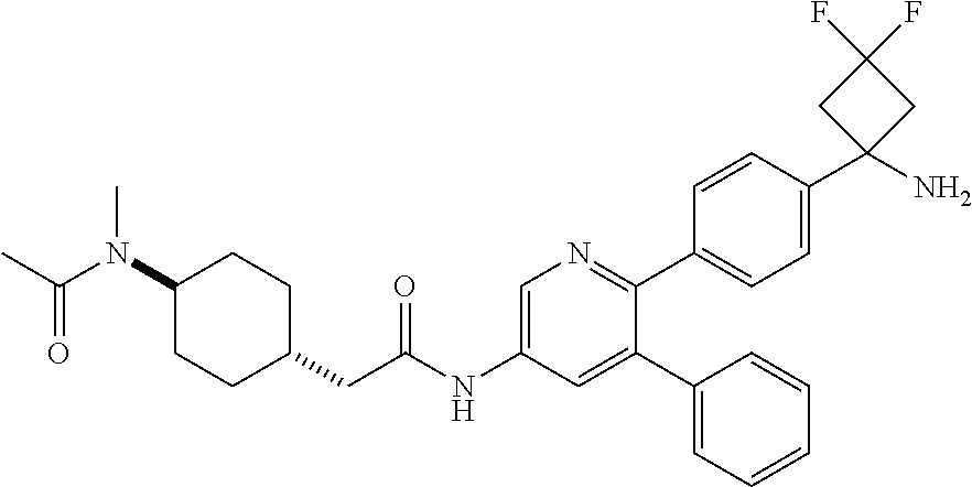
C(=O)(C)N(C1CCC(CC(NC2=CN=C(C3=CC=C(C4(N)CC(F)(F)C4)C=C3)C(C3=CC=CC=C3)=C2)=O)CC1)C
